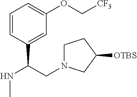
[OTBS]C1CN(CC(C2=CC(OC[CF3])=CC=C2)NC)CC1
